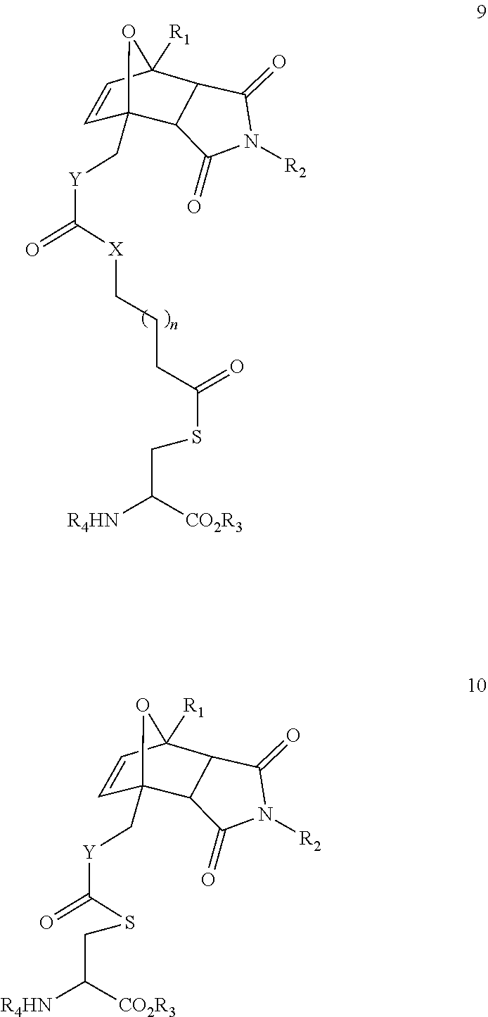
[X](C(=O)[Y]CC12C=CC([R1])(O1)C1C2C(=O)N([R2])C1=O)CCCC(SCC([R4HN])[CO2R3])=O.S(C(=O)[Y]CC12C=CC([R1])(O1)C1C2C(=O)N([R2])C1=O)CC([R4HN])[CO2R3]
